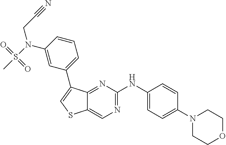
C1(N2CCOCC2)=CC=C(NC2=NC=C3C(=N2)C(C2=CC=CC(N(S(C)(=O)=O)CC#N)=C2)=CS3)C=C1
